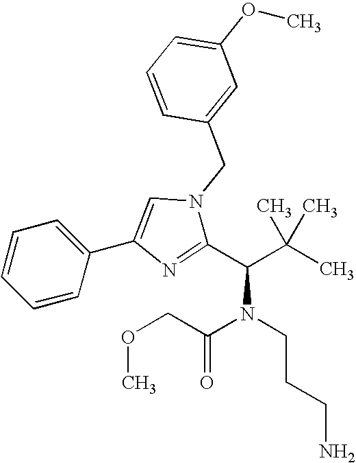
C1(C(C(C)(C)C)N(C(COC)=O)CCCN)=NC(C2=CC=CC=C2)=CN1CC1=CC(OC)=CC=C1
